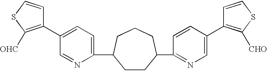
C1(C2CCC(C3=NC=C(C4=C([CHO])SC=C4)C=C3)CCC2)=CC=C(C2=C([OHC])SC=C2)C=N1
